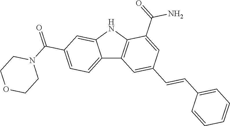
C12=CC=C(C(=O)N3CCOCC3)C=C1NC1=C2C=C(C=CC2=CC=CC=C2)C=C1C(=O)N
